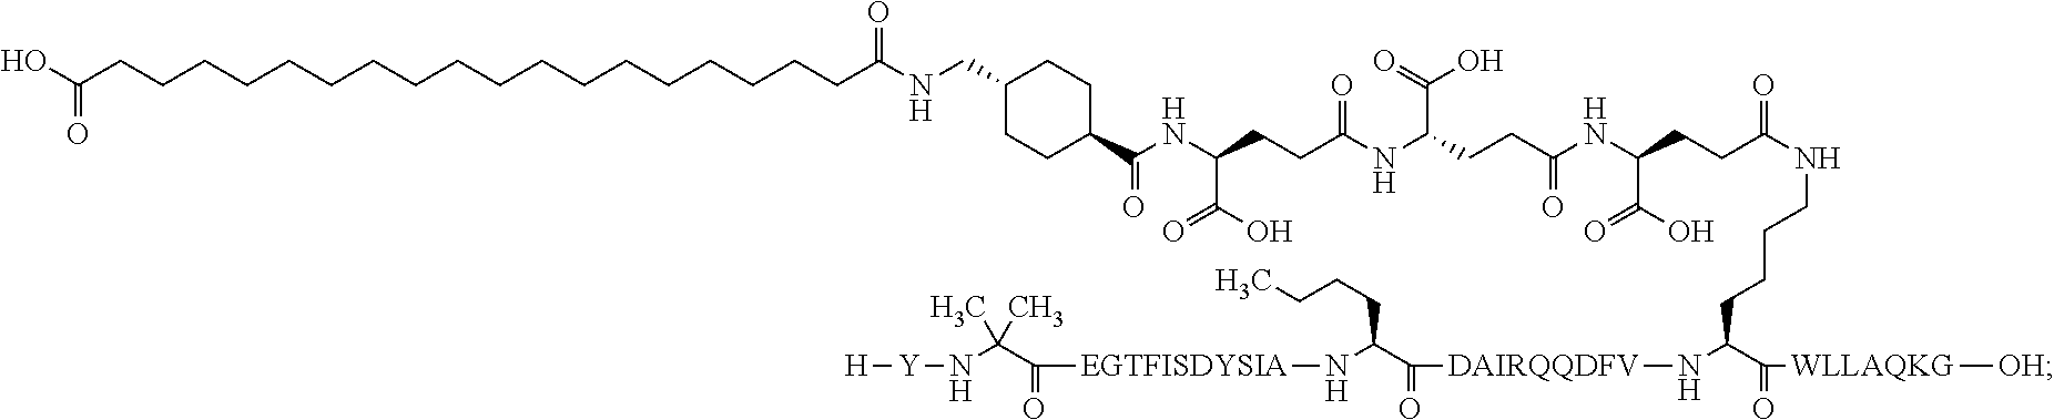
C(C(C(=O)[WLLAQKG][OH])N[DAIRQQDFV]C(C(N[EGTFISDYSIA]C(C(N[Y][H])(C)C)=O)CCCC)=O)CCCNC(CCC(NC(CCC(NC(CCC(NC(=O)C1CCC(CNC(CCCCCCCCCCCCCCCCCCC(O)=O)=O)CC1)C(=O)O)=O)C(O)=O)=O)C(=O)O)=O
